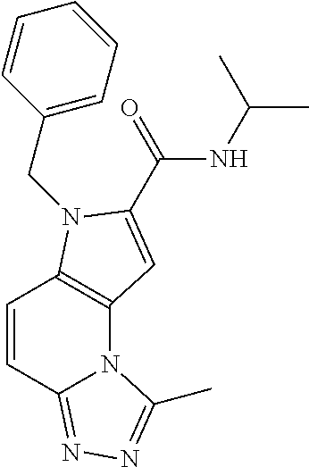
C1=CC2=NN=C(C)N2C2=C1N(CC1=CC=CC=C1)C(C(NC(C)C)=O)=C2
